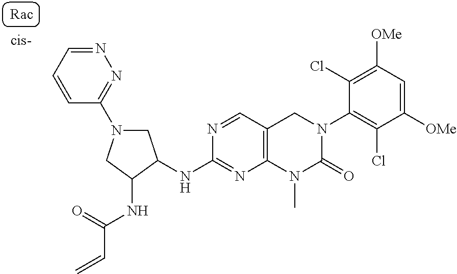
C1(N2CC(NC3=NC4=C(C=N3)CN(C3=C(Cl)C([OMe])=CC([OMe])=C3Cl)C(=O)N4C)C(NC(=O)C=C)C2)=NN=CC=C1
